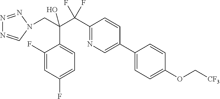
C1(F)=CC(F)=CC=C1C(C(C1=NC=C(C2=CC=C(OC[CF3])C=C2)C=C1)(F)F)(CN1C=NN=N1)O
